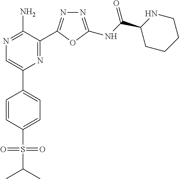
N1=C(NC(C2CCCCN2)=O)OC(C2=NC(C3=CC=C(S(C(C)C)(=O)=O)C=C3)=CN=C2N)=N1
